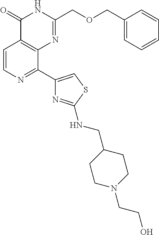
C1=CN=C(C2=CSC(NCC3CCN(CCO)CC3)=N2)C2=C1C(=O)NC(COCC1=CC=CC=C1)=N2
